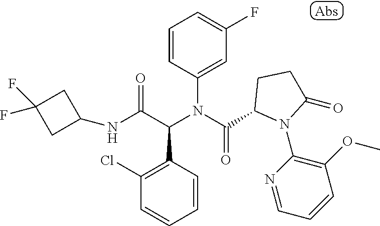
C1=CC(N(C(=O)C2N(C3=C(OC)C=CC=N3)C(=O)CC2)C(C(NC2CC(F)(F)C2)=O)C2=C(Cl)C=CC=C2)=CC(F)=C1
